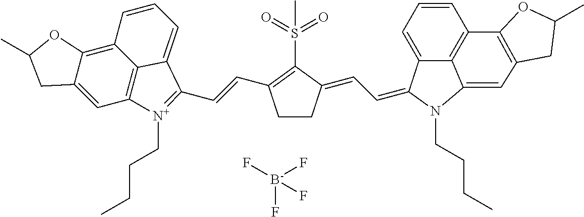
S(C1=C(C=CC2=[N+](CCCC)C3=C4C(=C5C(=C3)CC(C)O5)C=CC=C42)CCC1=CC=C1C2=CC=CC3=C2C(=CC2=C3OC(C)C2)N1CCCC)(=O)(=O)C.[B-](F)(F)(F)F
